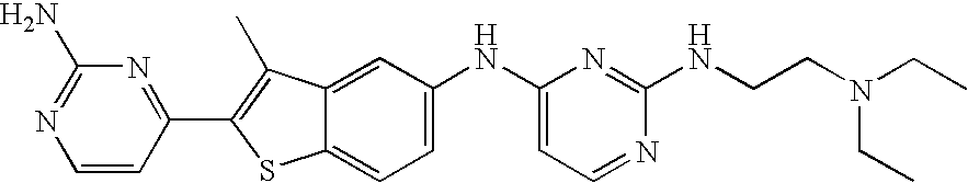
C1=CC(C2=C(C)C3=CC(NC4=CC=NC(NCCN(CC)CC)=N4)=CC=C3S2)=NC(N)=N1
